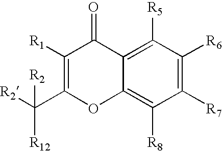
C1([R1])=C(C([R2])([R2])[R12])OC2=C([R8])C([R7])=C([R6])C([R5])=C2C1=O
